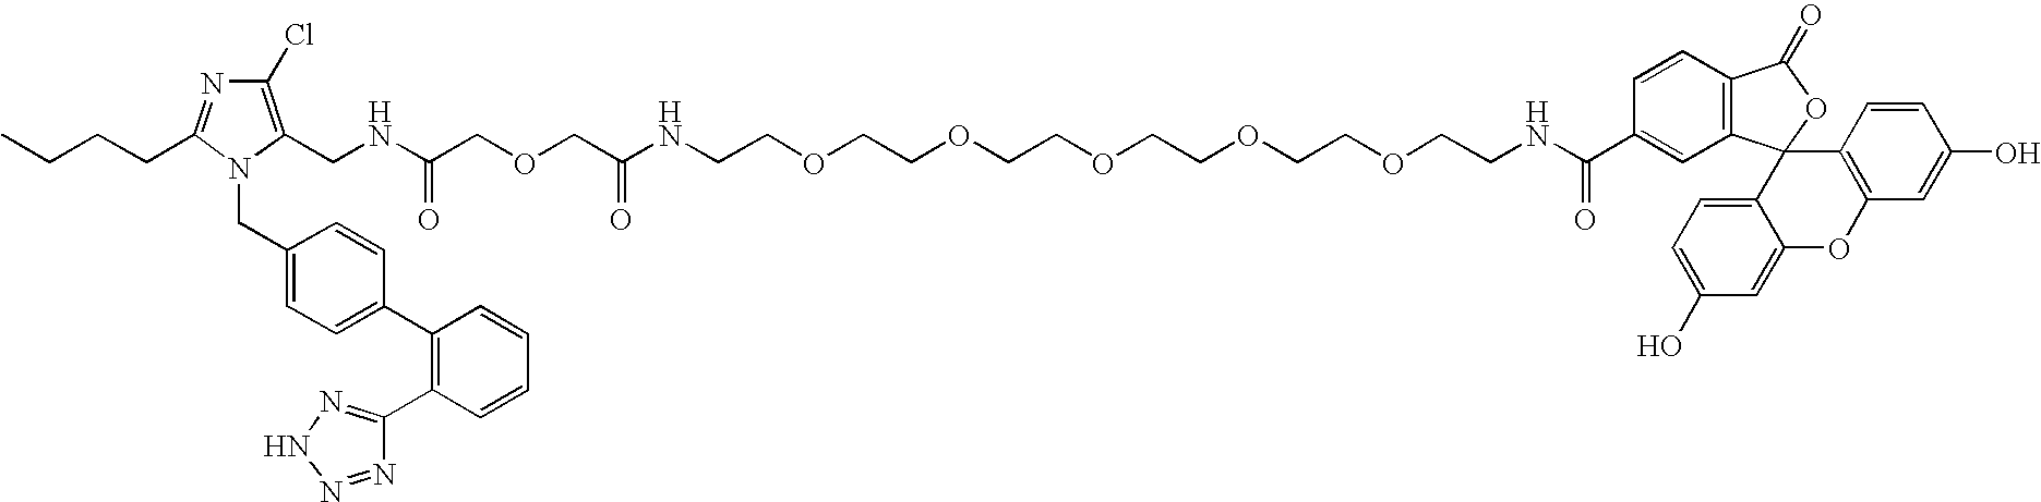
C(COCCOCCOCCOCCOCCNC(C1=CC2=C(C=C1)C(=O)OC21C2=CC=C(O)C=C2OC2=C1C=CC(O)=C2)=O)NC(COCC(NCC1=C(Cl)N=C(CCCC)N1CC1=CC=C(C2=C(C3=NNN=N3)C=CC=C2)C=C1)=O)=O
